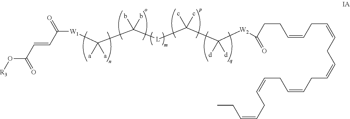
O(C(C=CC([W1]C(C([L]C(C([W2]C(CCC=CCC=CCC=CCC=CCC=CCC=CCC)=O)([d])[d])(c)c)(b)b)([a])[a])=O)=O)[R3]
